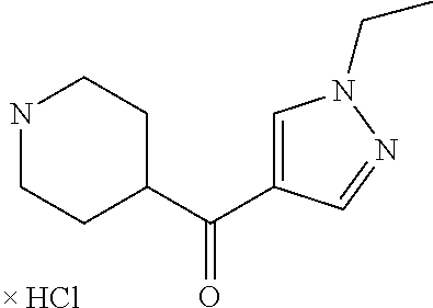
[ HCl].C(=O)(C1=CN(CC)N=C1)C1CCNCC1
